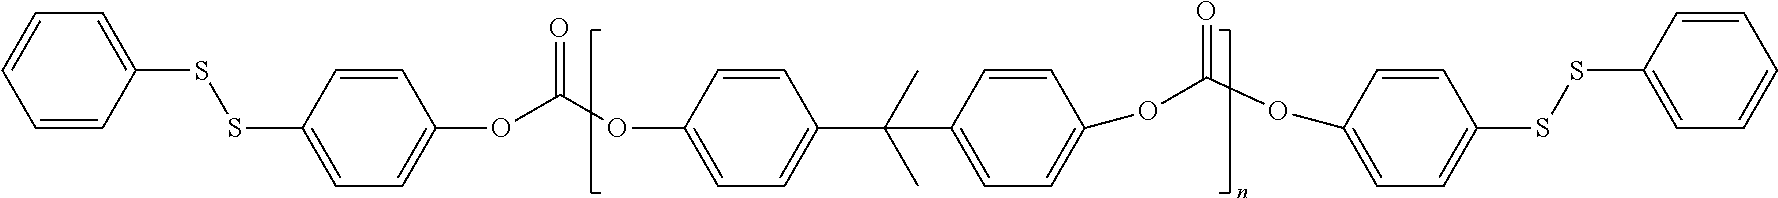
C(OC1=CC=C(C(C)(C)C2=CC=C(OC(OC3=CC=C(SSC4=CC=CC=C4)C=C3)=O)C=C2)C=C1)(OC1=CC=C(SSC2=CC=CC=C2)C=C1)=O
